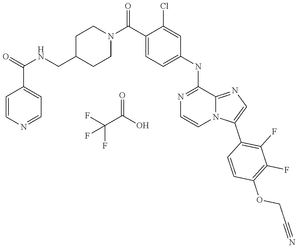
C1(C(N2CCC(CNC(=O)C3=CC=NC=C3)CC2)=O)=CC=C(NC2=NC=CN3C2=NC=C3C2=C(F)C(F)=C(OCC#N)C=C2)C=C1Cl.FC(C(O)=O)(F)F
